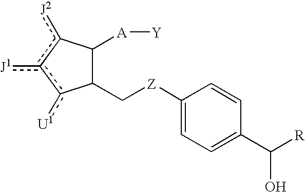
C1(C[Z]C2=CC=C(C(O)[R])C=C2)C([A][Y])c([J2])c([J1])c1[U1]
